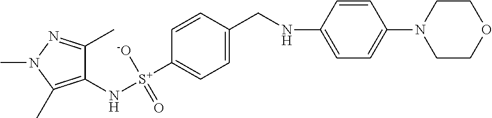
C1(N[S+]([-O])(=O)C2=CC=C(CNC3=CC=C(N4CCOCC4)C=C3)C=C2)=C(C)N(C)N=C1C
